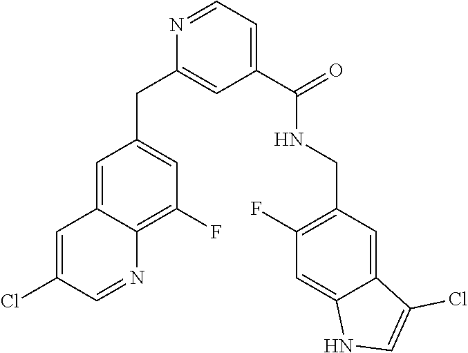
N1=CC=C(C(NCC2=C(F)C=C3C(=C2)C(Cl)=CN3)=O)C=C1CC1=CC(F)=C2C(=C1)C=C(Cl)C=N2
